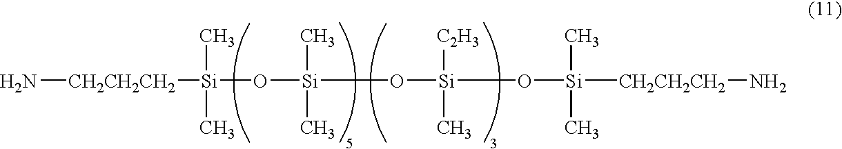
N[CH2CH2CH2][Si](O[Si](O[Si](O[Si]([CH2CH2CH2]N)(C)C)([C2H3])C)(C)C)(C)C
